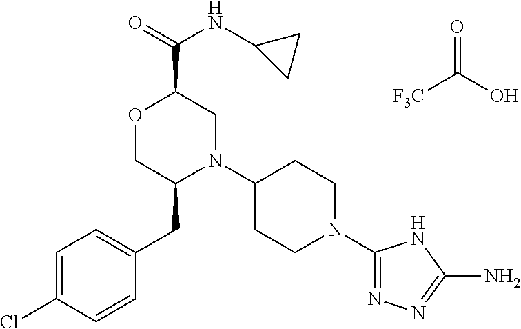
[F3C]C(O)=O.C(C1OCC(CC2=CC=C(Cl)C=C2)N(C2CCN(C3=NN=C(N)N3)CC2)C1)(=O)NC1CC1
